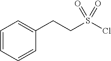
C(S(Cl)(=O)=O)CC1=CC=CC=C1
